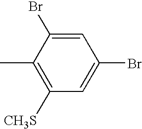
C1([CH3S])=C(C)C(Br)=CC(Br)=C1
